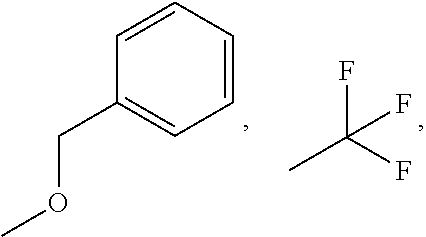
C1=CC=CC(COC)=C1.CC(F)(F)F
